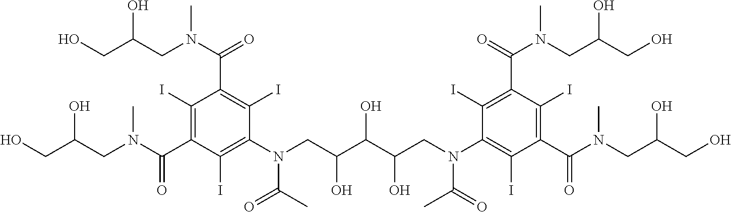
OC(CN(C)C(=O)C1=C(I)C(C(=O)N(CC(O)CO)C)=C(I)C(N(C(=O)C)CC(O)C(O)C(O)CN(C(C)=O)C2=C(I)C(C(=O)N(C)CC(O)CO)=C(I)C(C(N(C)CC(O)CO)=O)=C2I)=C1I)CO
